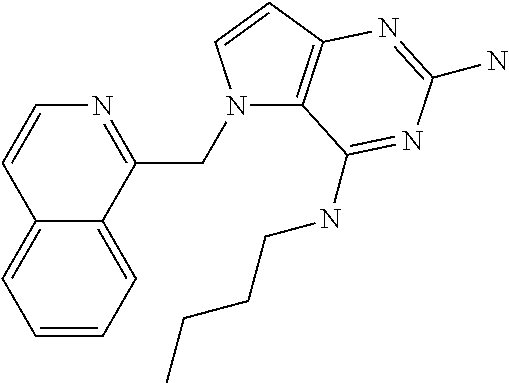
N1(CC2=NC=CC3=CC=CC=C23)C2=C(C=C1)N=C(N)N=C2NCCCC
